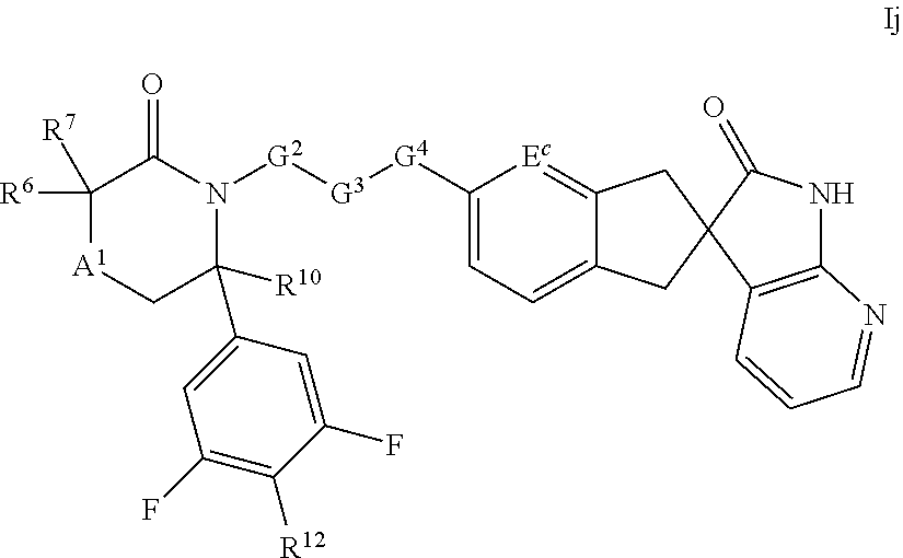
C12=C(C3(C(=O)N1)CC1=[Ec]C([G4][G3][G2]N4C(=O)C([R6])([R7])[A1]CC4(C4=CC(F)=C([R12])C(F)=C4)[R10])=CC=C1C3)C=CC=N2
